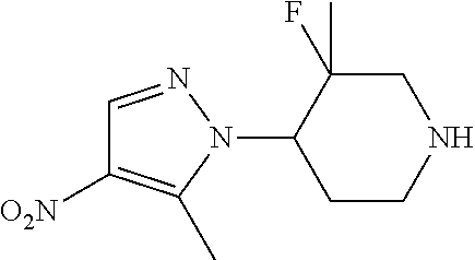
C1(N2N=CC([O2N])=C2C)CCNCC1(F)C
